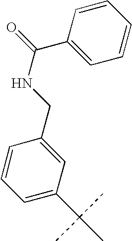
C1=CC=C(C(C)(C)C)C=C1CNC(=O)C1=CC=CC=C1
